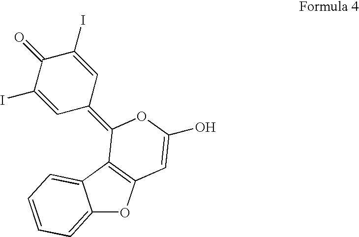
C12=CC=CC=C1C1=C(O2)C=C(O)OC1=C1C=C(I)C(=O)C(I)=C1
